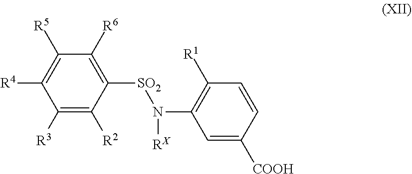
C1([R3])=C([R2])C([SO2]N(C2=C([R1])C=CC([COOH])=C2)[RX])=C([R6])C([R5])=C1[R4]
